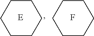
C1CCCCC1.[E].C1CCCCC1.F
